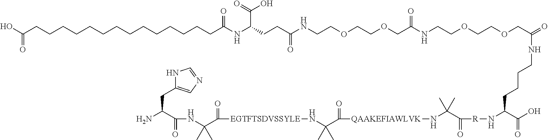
C(C(N)CC1=CN=CN1)(=O)NC(C(=O)[EGTFTSDVSSYLE]NC(C(=O)[QAAKEFIAWLVK]NC(C(=O)[R]NC(C(O)=O)CCCCNC(COCCOCCNC(COCCOCCNC(CCC(NC(CCCCCCCCCCCCCCC(O)=O)=O)C(O)=O)=O)=O)=O)(C)C)(C)C)(C)C
